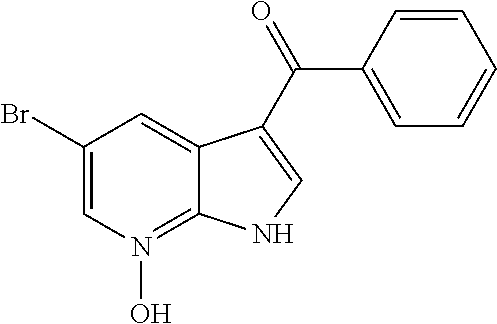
C1(Br)=CN(O)=C2C(=C1)C(C(=O)C1=CC=CC=C1)=CN2
